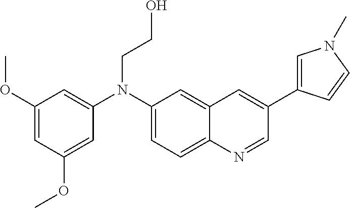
C1(OC)=CC(OC)=CC(N(C2=CC=C3C(=C2)C=C(C2=CN(C)C=C2)C=N3)CCO)=C1
